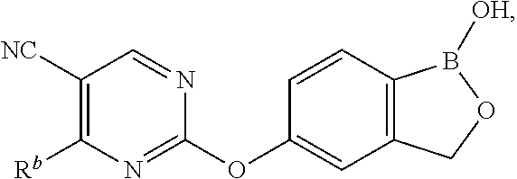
C1(OC2=CC3=C(C=C2)B([OH])OC3)=NC([Rb])=C([NC])C=N1
